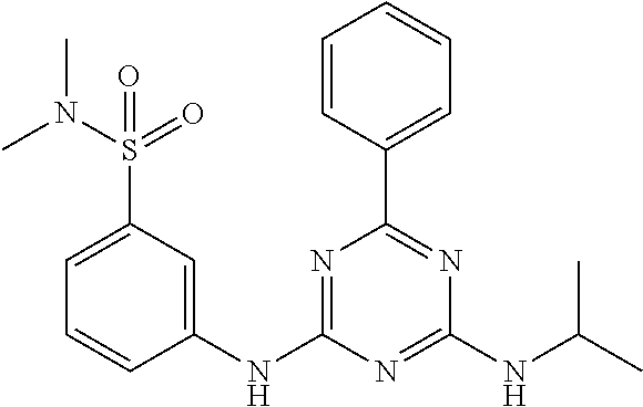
C1(NC2=CC(S(N(C)C)(=O)=O)=CC=C2)=NC(C2=CC=CC=C2)=NC(NC(C)C)=N1
